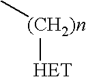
[(CH2)n]([HET])C
